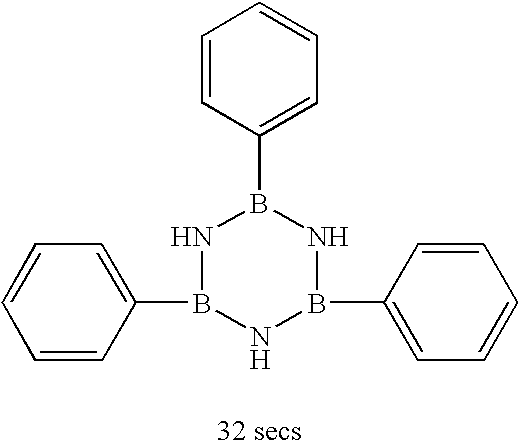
C1=CC(B2NB(C3=CC=CC=C3)NB(C3=CC=CC=C3)N2)=CC=C1
